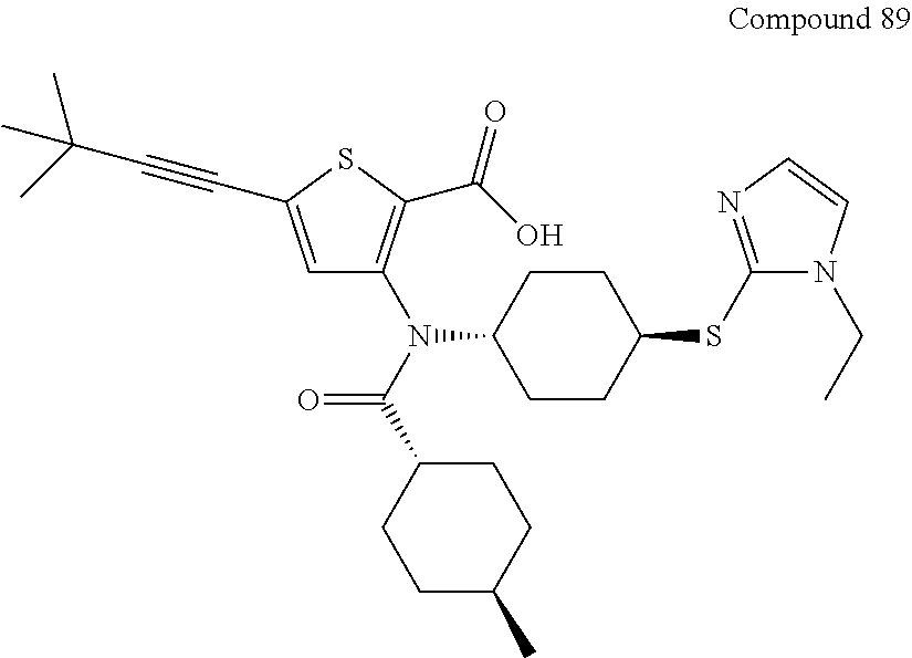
C1=C(C#CC(C)(C)C)SC(C(O)=O)=C1N(C1CCC(SC2=NC=CN2CC)CC1)C(C1CCC(C)CC1)=O
